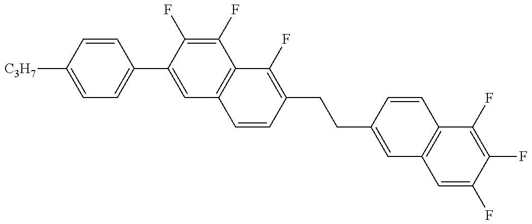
C1=C([C3H7])C=CC(C2=CC3=C(C(F)=C2F)C(F)=C(CCC2=CC4=C(C=C2)C(F)=C(F)C(F)=C4)C=C3)=C1
